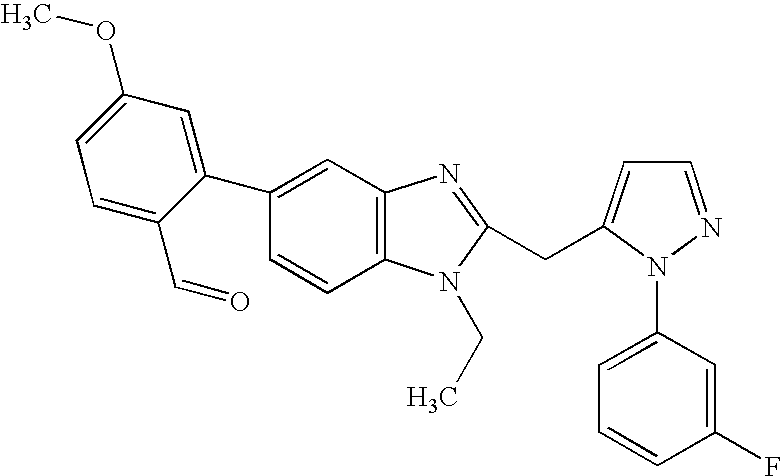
C1(C2=CC(OC)=CC=C2C=O)=CC2=C(C=C1)N(CC)C(CC1=CC=NN1C1=CC=CC(F)=C1)=N2
